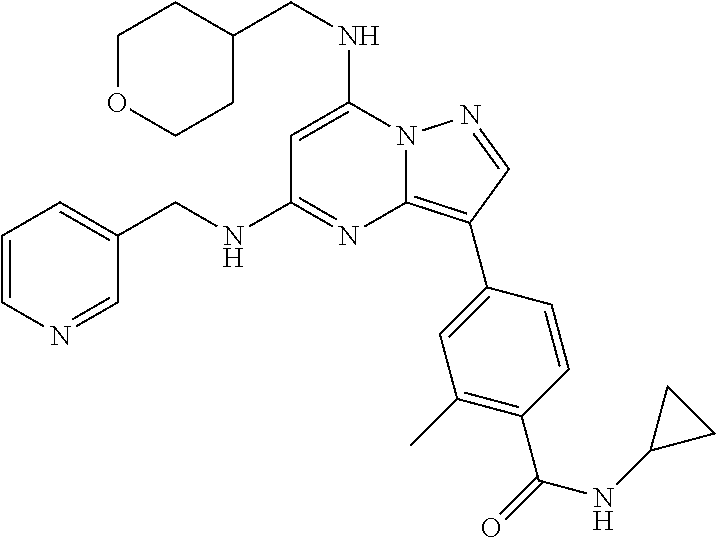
C1OCCC(CNC2=CC(NCC3=CC=CN=C3)=NC3=C(C4=CC(C)=C(C(=O)NC5CC5)C=C4)C=NN23)C1
